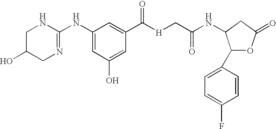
C1C(O)CN=C(NC2=CC(O)=CC(C([H]CC(NC3C(C4=CC=C(F)C=C4)OC(=O)C3)=O)=O)=C2)N1
